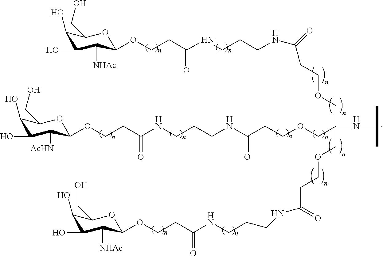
C1(O)C(O)C([NHAc])C(OCCC(NCCCNC(CCOCC(COCCC(NCCCNC(CCOC2OC(CO)C(O)C(O)C2[AcHN])=O)=O)(COCCC(NCCCNC(CCOC2OC(CO)C(O)C(O)C2[NHAc])=O)=O)NC(C)C)=O)=O)OC1CO
